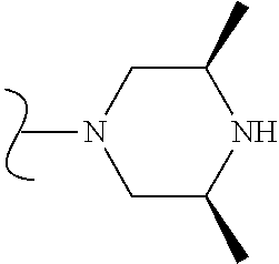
CN1CC(C)NC(C)C1
